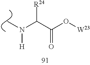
C(C(O[W23])=O)([R24])N([H])C
